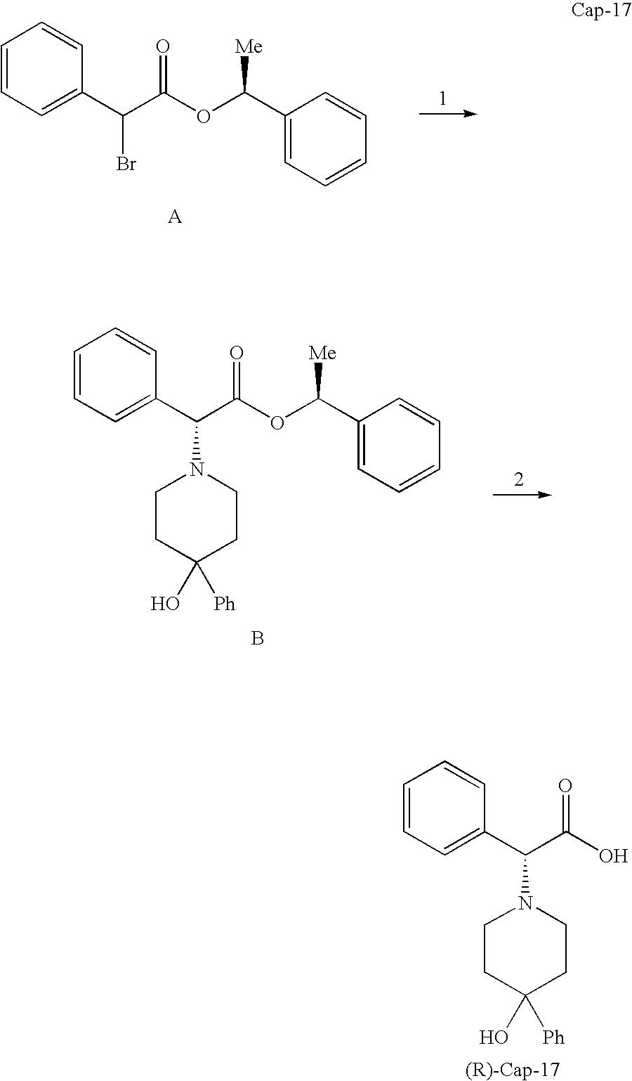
C1=CC=C(C(C(O)=O)N2CCC([Ph])(O)CC2)C=C1.[(R)-Cap-17].C1=CC=C(C(C(OC(C2=CC=CC=C2)[Me])=O)Br)C=C1.C1=CC=C(C(C(OC(C2=CC=CC=C2)[Me])=O)N2CCC([Ph])(O)CC2)C=C1.B
